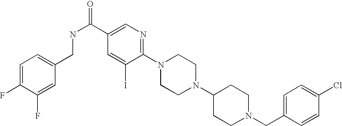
C1(Cl)=CC=C(CN2CCC(N3CCN(C4=NC=C(C(NCC5=CC=C(F)C(F)=C5)=O)C=C4I)CC3)CC2)C=C1
